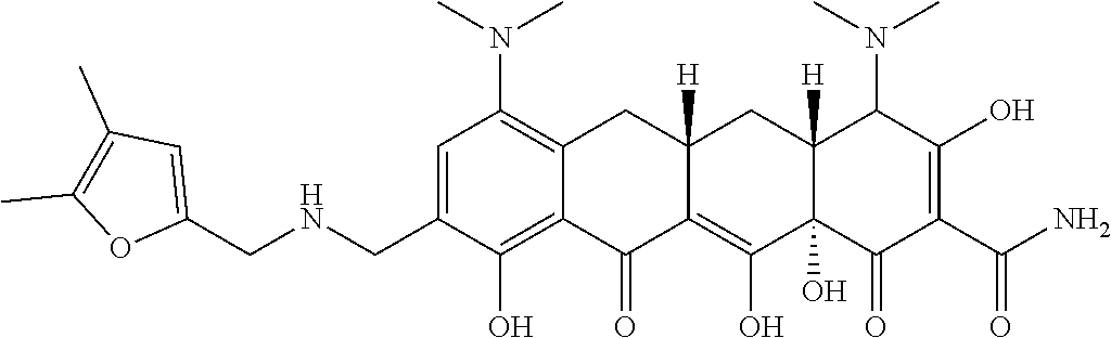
C1=C(CNCC2=CC(C)=C(C)O2)C(O)=C2C(=C1N(C)C)CC1([H])C(=C(O)C3(O)C([H])(C1)C(N(C)C)C(O)=C(C(N)=O)C3=O)C2=O
